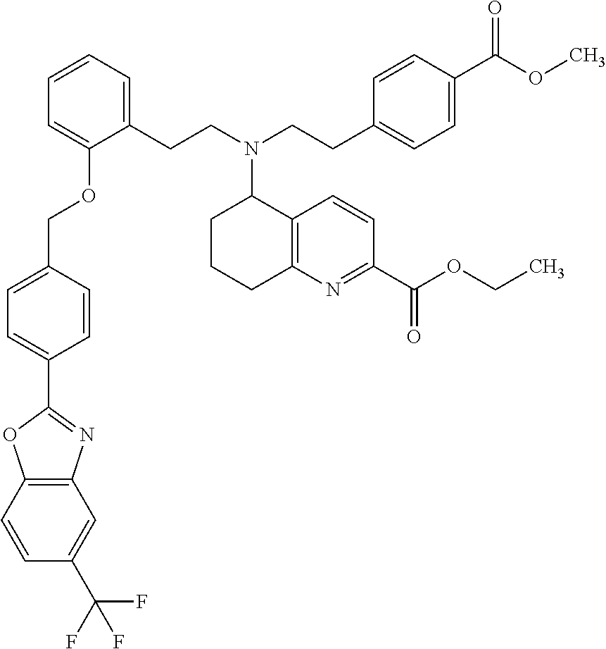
C1=CC2=C(C=C1C(F)(F)F)N=C(C1=CC=C(COC3=CC=CC=C3CCN(C3CCCC4=C3C=CC(C(OCC)=O)=N4)CCC3=CC=C(C(OC)=O)C=C3)C=C1)O2
